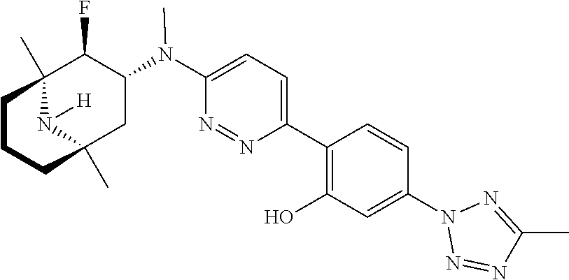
C12(C)N([H])C(C)(CC(N(C3=CC=C(C4=C(O)C=C(N5N=NC(C)=N5)C=C4)N=N3)C)C1F)CCC2
